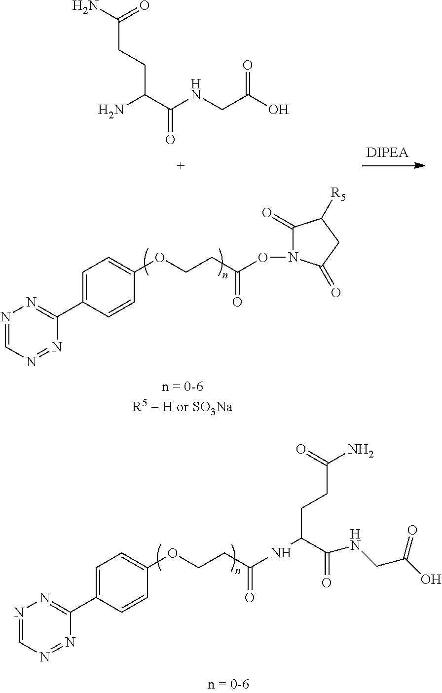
C1=C(C2=NN=CN=N2)C=CC(OCCC(NC(CCC(=O)N)C(=O)NCC(=O)O)=O)=C1.NC(C(NCC(O)=O)=O)CCC(N)=O.C1=C(C2=NN=CN=N2)C=CC(OCCC(ON2C(=O)C([R5])CC2=O)=O)=C1
